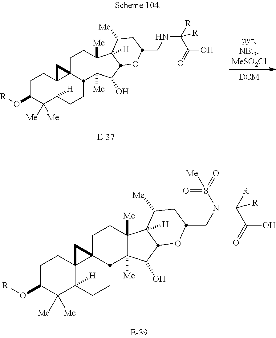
C1C(O[R])C([Me])([Me])C2([H])C3(C1)C1(CCC4([Me])C([Me])(C(O)C5C4([H])C([Me])CC(CNC(C(O)=O)([R])[R])O5)C1CC2)C3.C1C(O[R])C([Me])([Me])C2([H])C3(C1)C1(CCC4([Me])C([Me])(C(O)C5C4([H])C([Me])CC(CN(C(C(O)=O)([R])[R])S(=O)(=O)[Me])O5)C1CC2)C3
